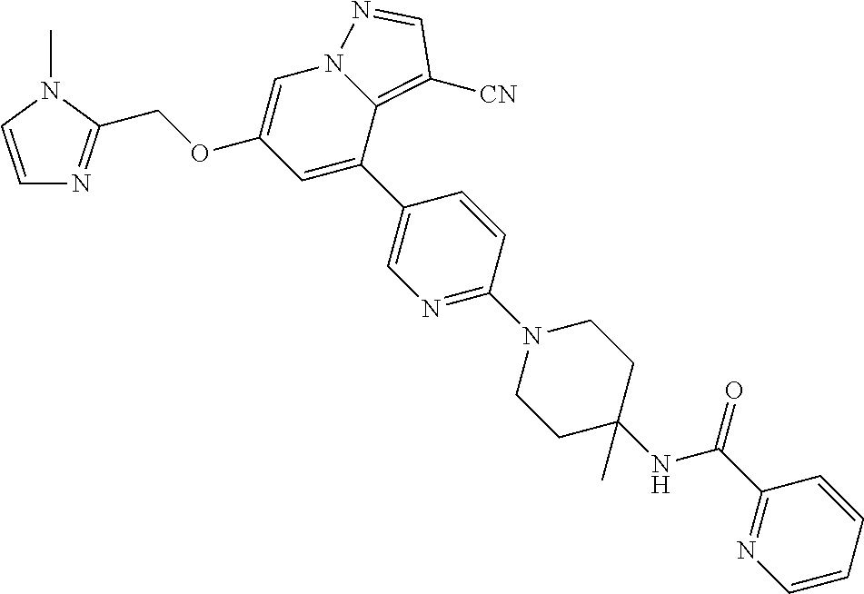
C1=CN(C)C(COC2=CN3C(=C([CN])C=N3)C(C3=CN=C(N4CCC(NC(C5=NC=CC=C5)=O)(C)CC4)C=C3)=C2)=N1
